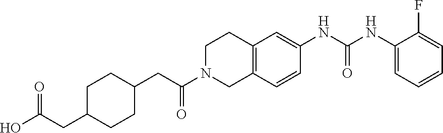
C1(NC(NC2=CC3=C(C=C2)CN(C(CC2CCC(CC(O)=O)CC2)=O)CC3)=O)=CC=CC=C1F
